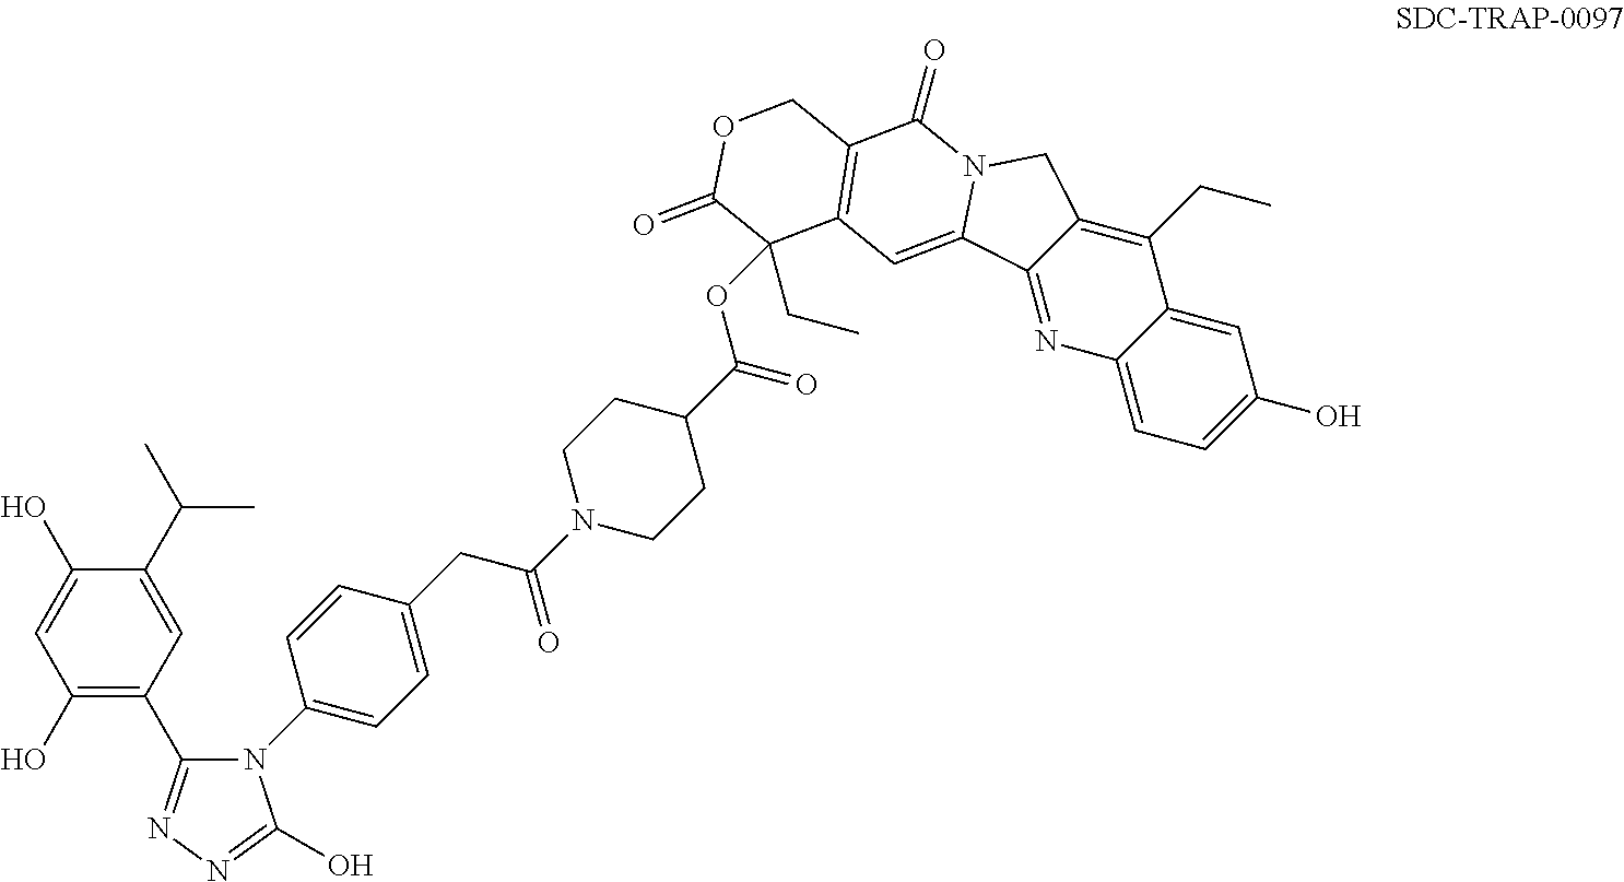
C1=C(C(C)C)C(O)=CC(O)=C1C1=NN=C(O)N1C1=CC=C(CC(=O)N2CCC(C(OC3(CC)C4=C(C(=O)N5CC6=C(CC)C7=CC(O)=CC=C7N=C6C5=C4)COC3=O)=O)CC2)C=C1
